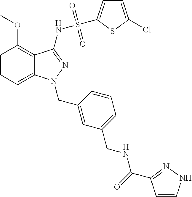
C1=CC=C2C(=C1OC)C(NS(=O)(=O)C1=CC=C(Cl)S1)=NN2CC1=CC(CNC(C2=NNC=C2)=O)=CC=C1
